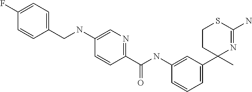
C1(CNC2=CN=C(C(NC3=CC(C4(C)N=C(N)SCC4)=CC=C3)=O)C=C2)=CC=C(F)C=C1
